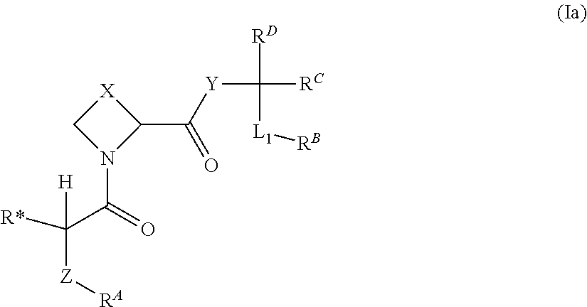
N1(C(C([R*])([Z][RA])[H])=O)C(C([Y]C([RD])([L1][RB])[RC])=O)[X]C1
